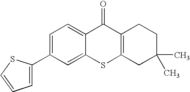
C1=C(C2=CC=CS2)C=C2C(=C1)C(=O)C1=C(S2)CC(C)(C)CC1
